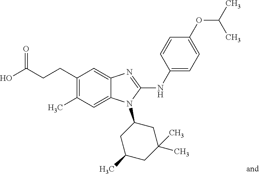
C(CCC1=C(C)C=C2C(=C1)N=C(NC1=CC=C(OC(C)C)C=C1)N2C1CC(C)CC(C)(C)C1)(O)=O
